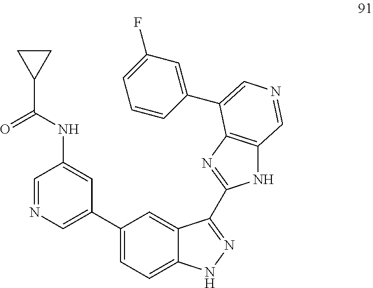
C1=NC=C(C2=CC=C3C(=C2)C(C2=NC4=C(N2)C=NC=C4C2=CC(F)=CC=C2)=NN3)C=C1NC(C1CC1)=O
